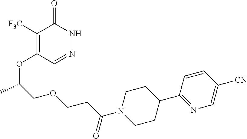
C1([F3C])=C(OC(COCCC(N2CCC(C3=NC=C([CN])C=C3)CC2)=O)C)C=NNC1=O
